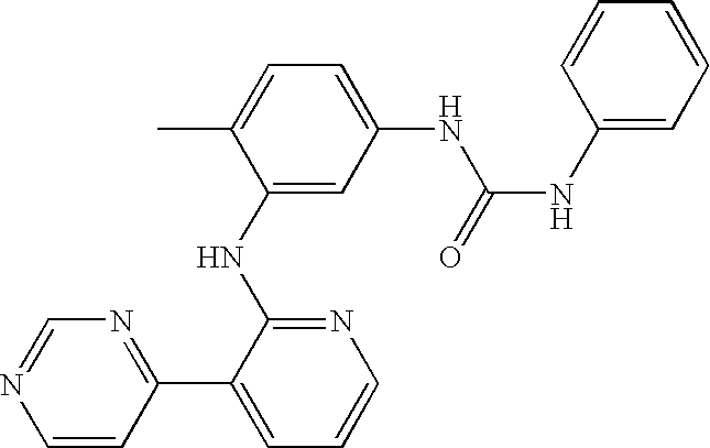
N1=C(C2=CC=CN=C2NC2=CC(NC(NC3=CC=CC=C3)=O)=CC=C2C)C=CN=C1
